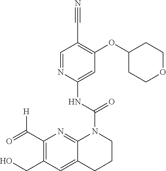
C1=NC(NC(=O)N2C3=NC(C(=O)[H])=C(CO)C=C3CCC2)=CC(OC2CCOCC2)=C1C#N
